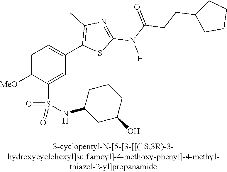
C1=C([OMe])C(S(NC2CC(O)CCC2)(=O)=O)=CC(C2=C(C)N=C(N(C(CCC3CCCC3)=O)[H])S2)=C1
